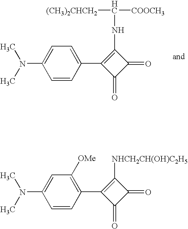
C1=CC(C2=C(NC([COOCH3])[(CH3)2CHCH2])C(=O)C2=O)=CC=C1N(C)C.C1=CC(C2=C([NHCH2CH(OH)C2H5])C(=O)C2=O)=C([OMe])C=C1N(C)C
